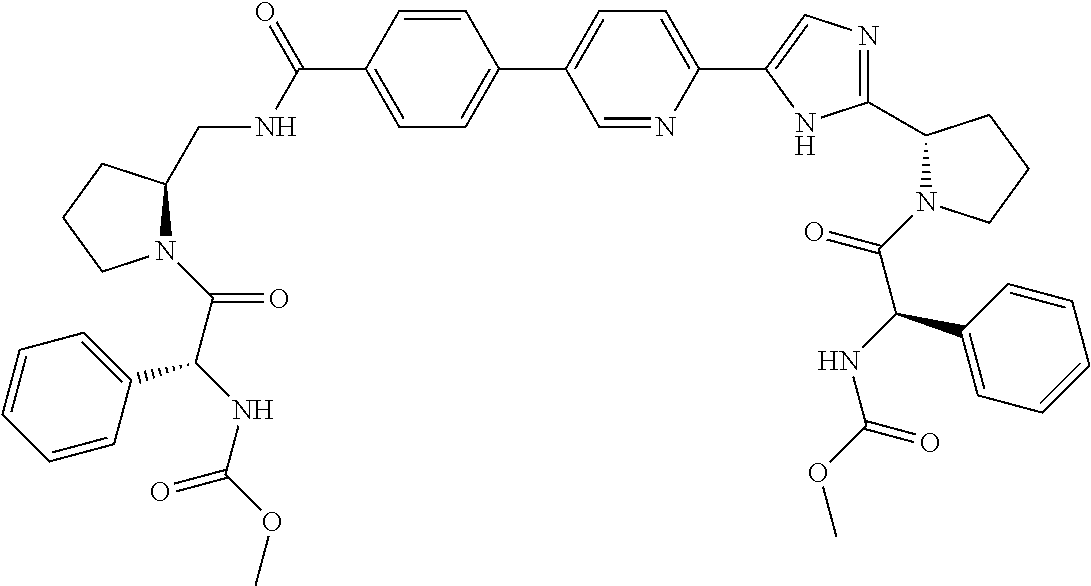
C1=CC(C(NCC2N(C(C(NC(OC)=O)C3=CC=CC=C3)=O)CCC2)=O)=CC=C1C1=CC=C(C2=CN=C(C3N(C(C(NC(OC)=O)C4=CC=CC=C4)=O)CCC3)N2)N=C1
